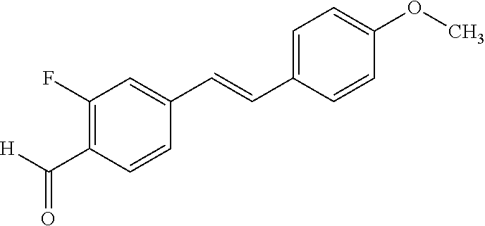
C1(F)=C(C(=O)[H])C=CC(C=CC2=CC=C(OC)C=C2)=C1
